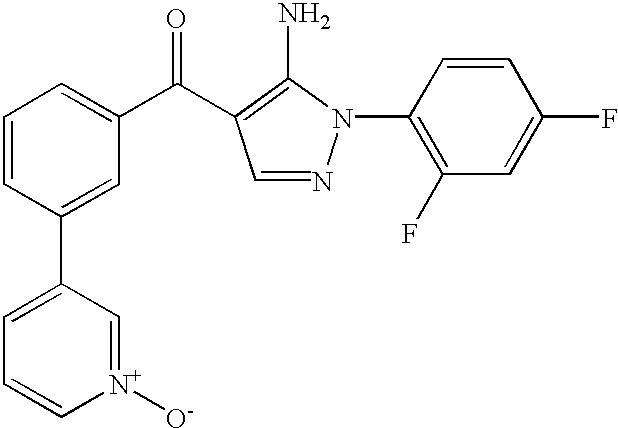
C1=C(C2=CC(C(=O)C3=C(N)N(C4=C(F)C=C(F)C=C4)N=C3)=CC=C2)C=[N+]([O-])C=C1
